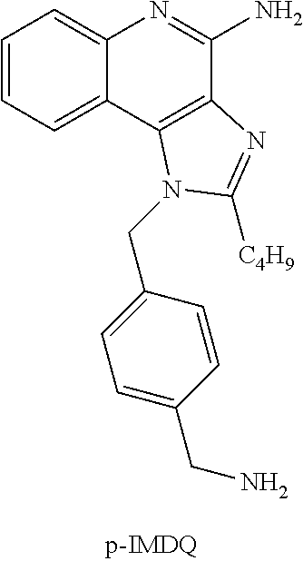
C1=CC=C2C(=C1)N=C(N)C1=C2N(CC2=CC=C(CN)C=C2)C([C4H9])=N1
